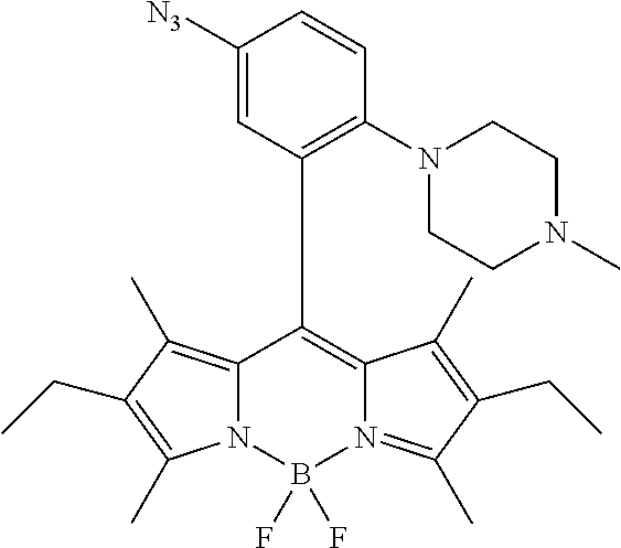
C12=C(C)C(CC)=C(C)N1B(F)(F)N1=C(C)C(CC)=C(C)C1=C2C1=C(N2CCN(C)CC2)C=CC([N3])=C1
